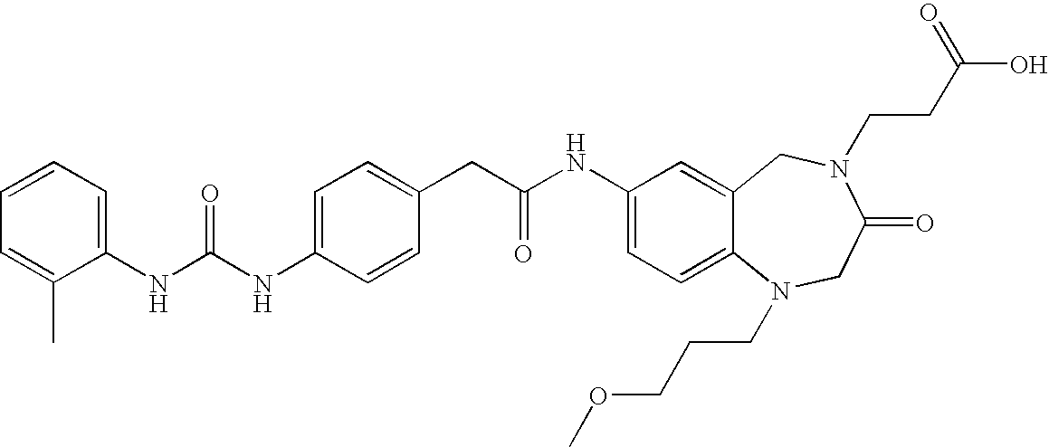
C1(NC(NC2=CC=C(CC(NC3=CC=C4C(=C3)CN(CCC(O)=O)C(=O)CN4CCCOC)=O)C=C2)=O)=CC=CC=C1C
